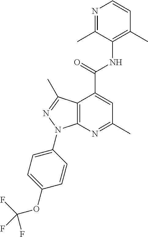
N1=C(C)C(NC(C2=CC(C)=NC3=C2C(C)=NN3C2=CC=C(OC(F)(F)F)C=C2)=O)=C(C)C=C1
